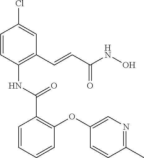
C1=CC(Cl)=CC(C=CC(NO)=O)=C1NC(=O)C1=C(OC2=CN=C(C)C=C2)C=CC=C1
